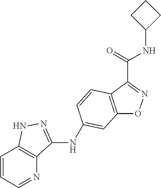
C12=C(C(C(=O)NC3CCC3)=NO1)C=CC(NC1=NNC3=C1N=CC=C3)=C2
